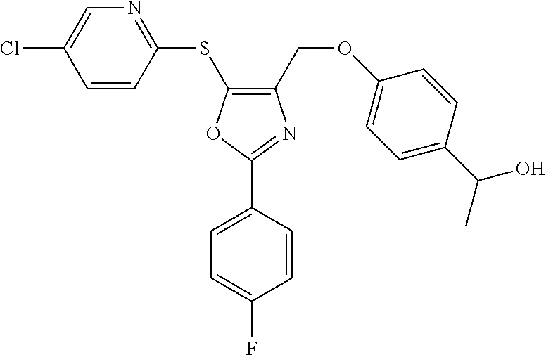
C1(COC2=CC=C(C(C)O)C=C2)=C(SC2=NC=C(Cl)C=C2)OC(C2=CC=C(F)C=C2)=N1
